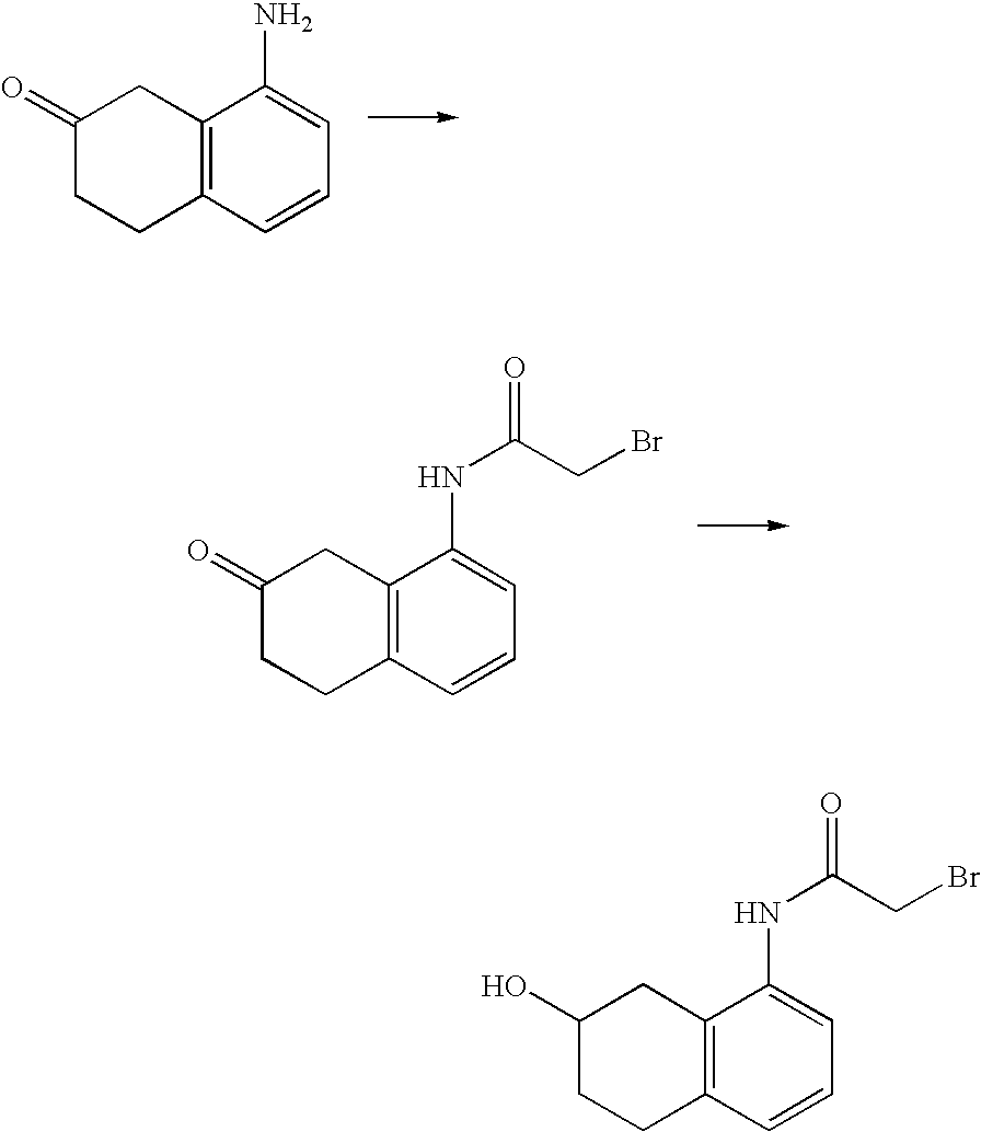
C12=C(C=CC=C1N)CCC(=O)C2.C12=C(C=CC=C1NC(CBr)=O)CCC(=O)C2.C12=C(C=CC=C1NC(CBr)=O)CCC(O)C2
